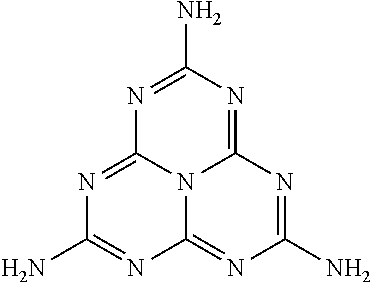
C1(N)=NC2=NC(N)=NC3=NC(N)=NC(=N1)N23
